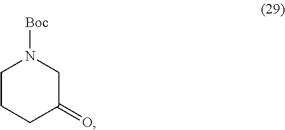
C1CCC(=O)CN1[Boc]
